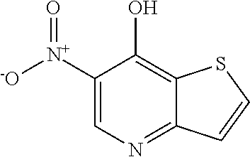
C1([N+]([-O])=O)=CN=C2C(=C1O)SC=C2
